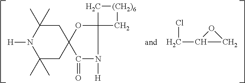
C1(C)(C)CC2(CC(C)(C)N1[H])OC1(N([H])C2=O)C[(CH2)6]C1.C(C1OC1)Cl
